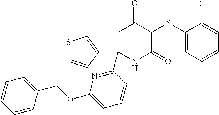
C1(SC2C(=O)CC(C3=NC(OCC4=CC=CC=C4)=CC=C3)(C3=CSC=C3)NC2=O)=CC=CC=C1Cl
